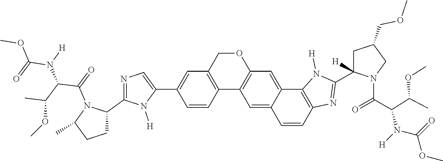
C12=C(COC3=C1C=C1C(=C3)C3=C(C=C1)N=C(C1([H])CC(COC)CN1C(C(N(C(=O)OC)[H])C(C)OC)=O)N3[H])C=C(C1=CN=C(C3N(C(=O)C(C(C)OC)N(C(OC)=O)[H])C(C)CC3)N1[H])C=C2
